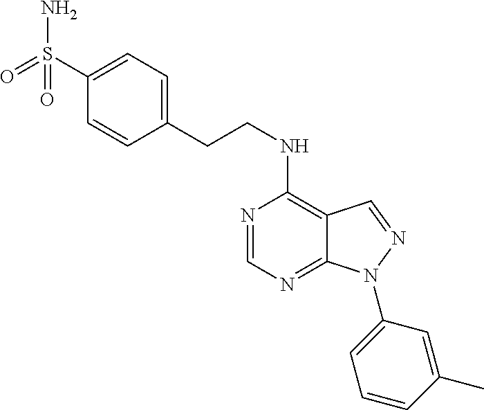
C1(CCNC2=C3C(=NC=N2)N(C2=CC=CC(C)=C2)N=C3)=CC=C(S(=O)(N)=O)C=C1
